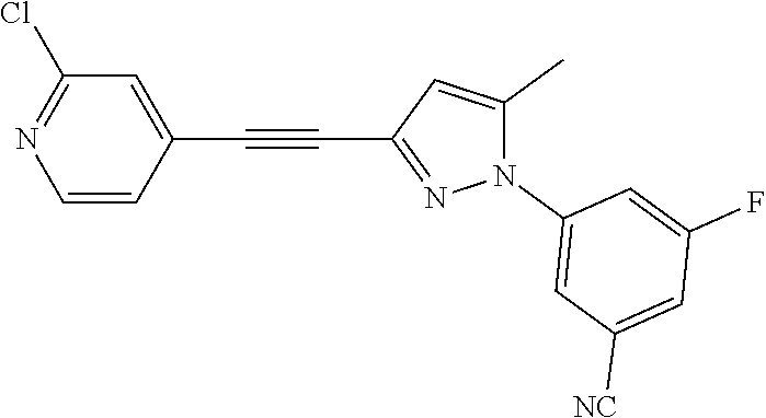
C1=CC(C#CC2=NN(C3=CC([NC])=CC(F)=C3)C(C)=C2)=CC(Cl)=N1
